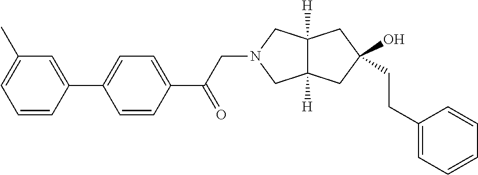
C1=CC(C(CN2CC3([H])C([H])(C2)CC(CCC2=CC=CC=C2)(O)C3)=O)=CC=C1C1=CC(C)=CC=C1
